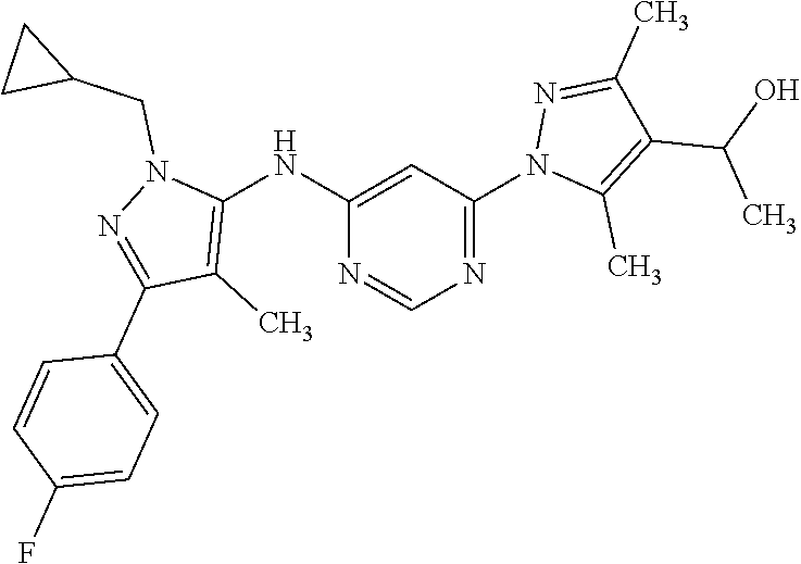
C1(NC2=C(C)C(C3=CC=C(F)C=C3)=NN2CC2CC2)=CC(N2C(C)=C(C(O)C)C(C)=N2)=NC=N1
